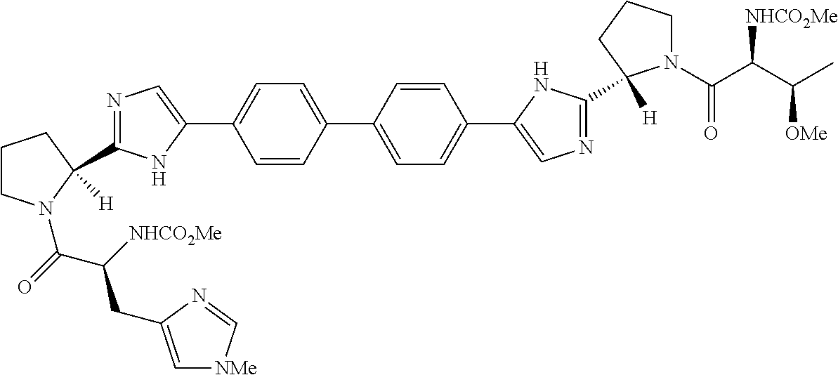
N1=C(C2([H])N(C(=O)C([NHCO2Me])CC3=C[NMe]C=N3)CCC2)NC(C2=CC=C(C3=CC=C(C4=CN=C(C5([H])N(C(C(C(C)[OMe])[NHCO2Me])=O)CCC5)N4)C=C3)C=C2)=C1
